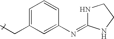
C1=CC(N=C2NCCN2)=CC(CC)=C1
